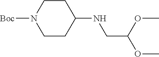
N1([Boc])CCC(NCC(OC)OC)CC1
